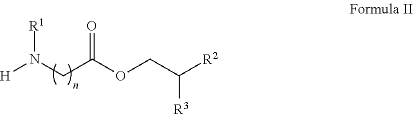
[H]N(CC(OCC([R2])[R3])=O)[R1]
